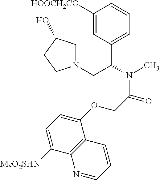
C1([HOOCH2CO])=CC(C(CN2CC(O)CC2)N(C)C(=O)COC2=CC=C([MeO2SHN])C3=C2C=CC=N3)=CC=C1
